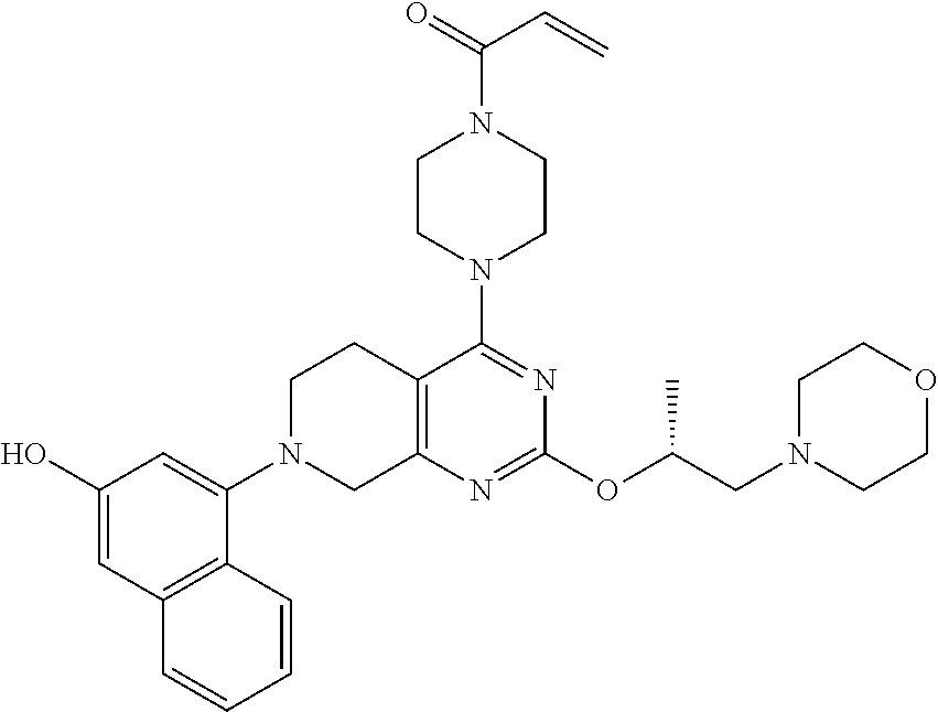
C1(O)=CC2=C(C(N3CC4=C(CC3)C(N3CCN(C(=O)C=C)CC3)=NC(OC(CN3CCOCC3)C)=N4)=C1)C=CC=C2
